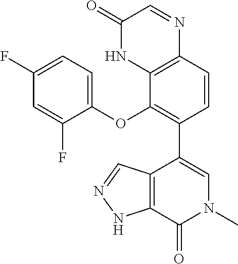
C1=C(F)C=C(F)C(OC2=C(C3=CN(C)C(=O)C4=C3C=NN4)C=CC3=C2NC(=O)C=N3)=C1
